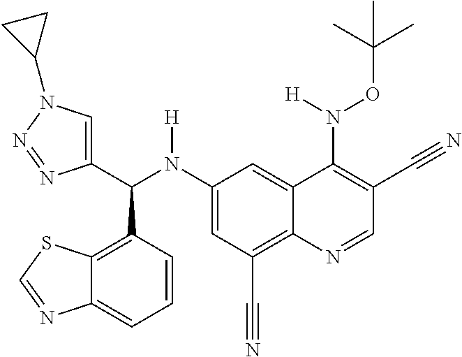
C1(N(C(C2=CN(C3CC3)N=N2)C2=C3C(=CC=C2)N=CS3)[H])=CC(C#N)=C2C(=C1)C(N(OC(C)(C)C)[H])=C(C#N)C=N2
